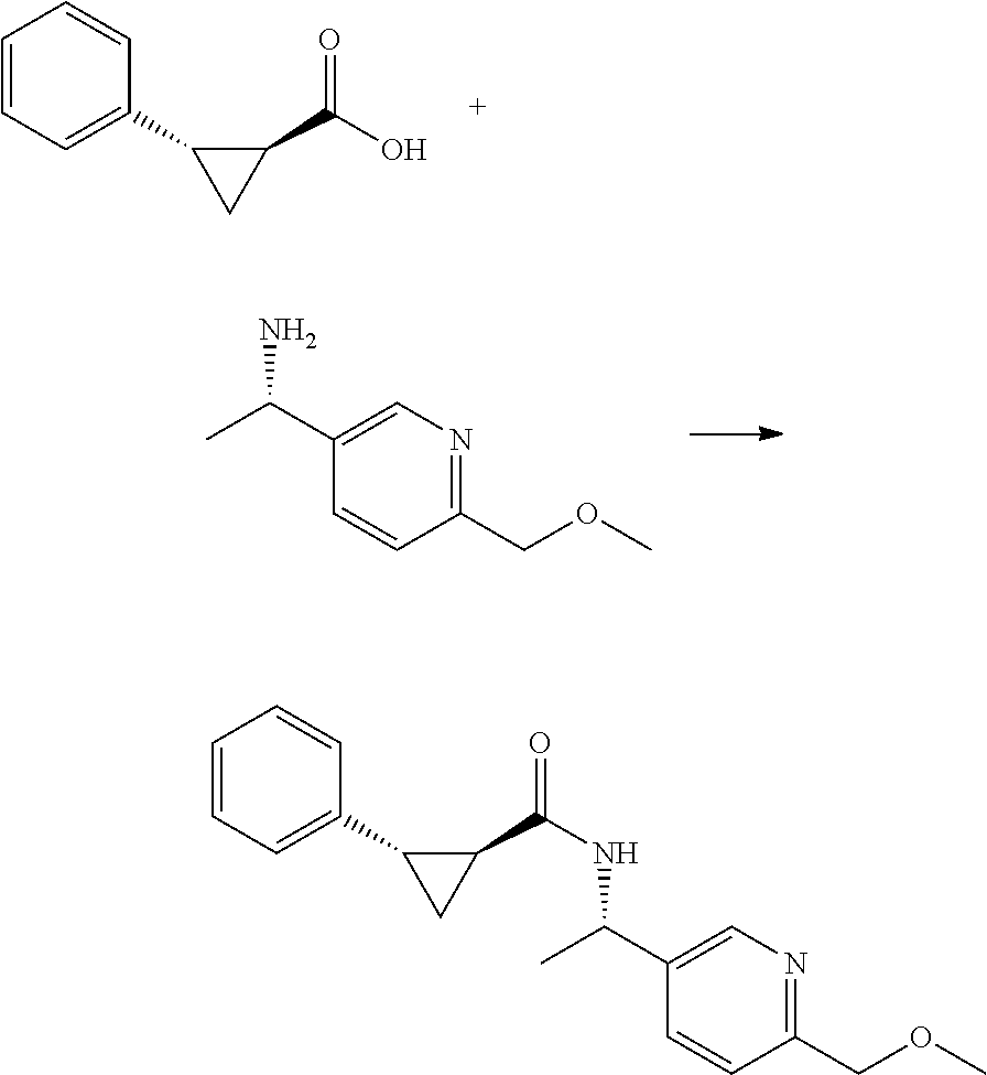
C1(C(C)N)=CN=C(COC)C=C1.C1(C(O)=O)C(C2=CC=CC=C2)C1.C1(C(NC(C)C2=CN=C(COC)C=C2)=O)C(C2=CC=CC=C2)C1
